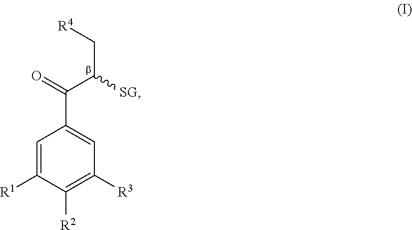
C1=C([R1])C([R2])=C([R3])C=C1C(=O)C([SG])C[R4]
